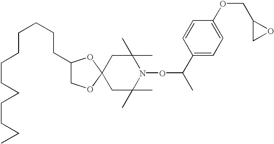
C1C(C)(C)N(OC(C)C2=CC=C(OCC3CO3)C=C2)C(C)(C)CC12OCC(CCCCCCCCCCCC)O2
